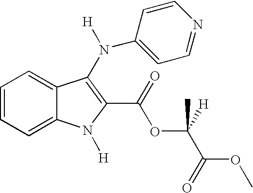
C1=CC=C2C(=C1)C(N(C1=CC=NC=C1)[H])=C(C(=O)OC(C(OC)=O)([H])C)N2[H]
